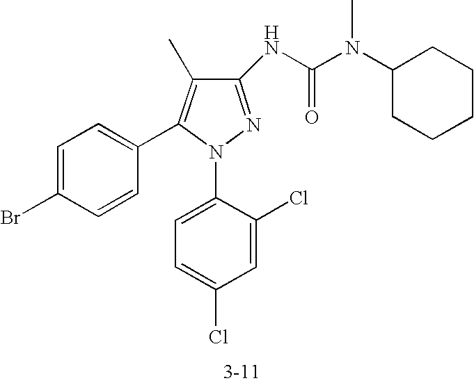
C1(NC(N(C2CCCCC2)C)=O)=NN(C2=CC=C(Cl)C=C2Cl)C(C2=CC=C(Br)C=C2)=C1C
